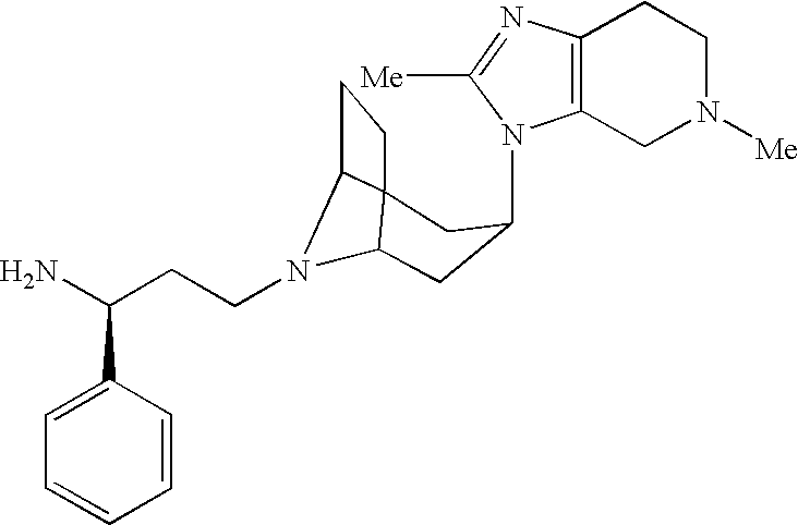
N1(C2CC3N(CCC(N)C4=CC=CC=C4)C4C3(CC4)C2)C2=C(N=C1[Me])CCN([Me])C2
